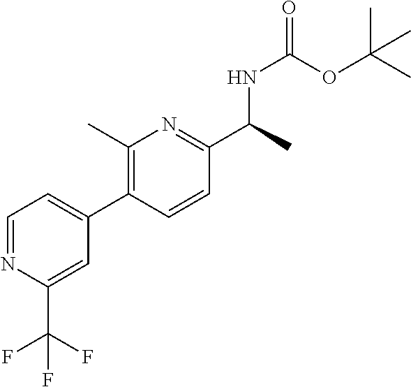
C1(C)=C(C2=CC=NC(C(F)(F)F)=C2)C=CC(C(NC(OC(C)(C)C)=O)C)=N1
